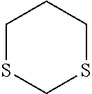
C1SCSCC1
